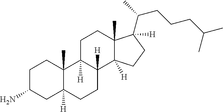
C1C(N)CC2([H])C(C)(C1)C1([H])C([H])(CC2)C2([H])C(C)(CC1)C([H])(C(CCCC(C)C)C)CC2
